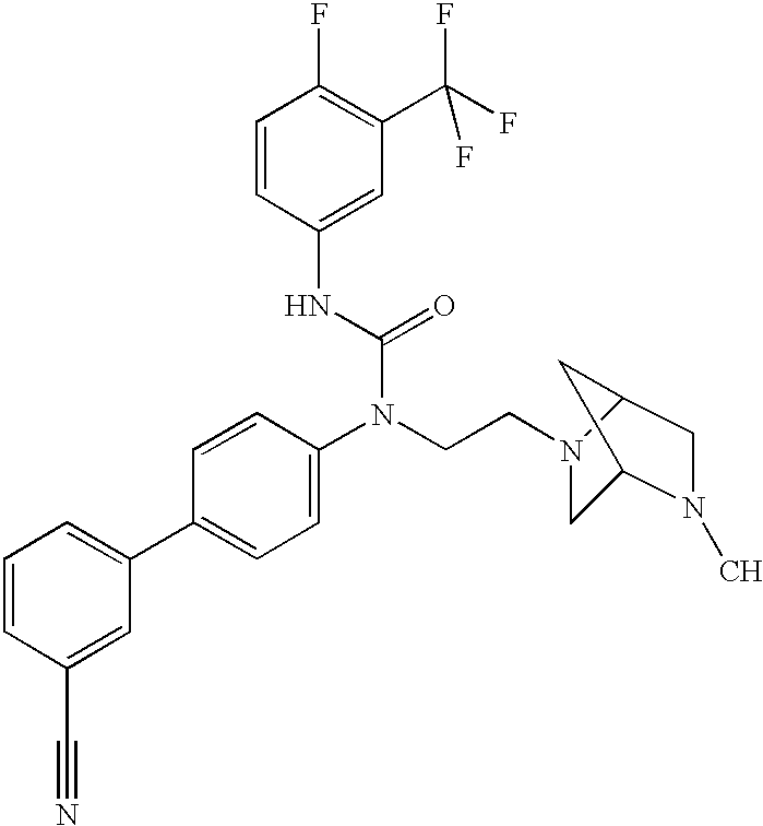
C1=CC(C#N)=CC(C2=CC=C(N(CCN3CC4N(C)CC3C4)C(=O)NC3=CC(C(F)(F)F)=C(F)C=C3)C=C2)=C1
